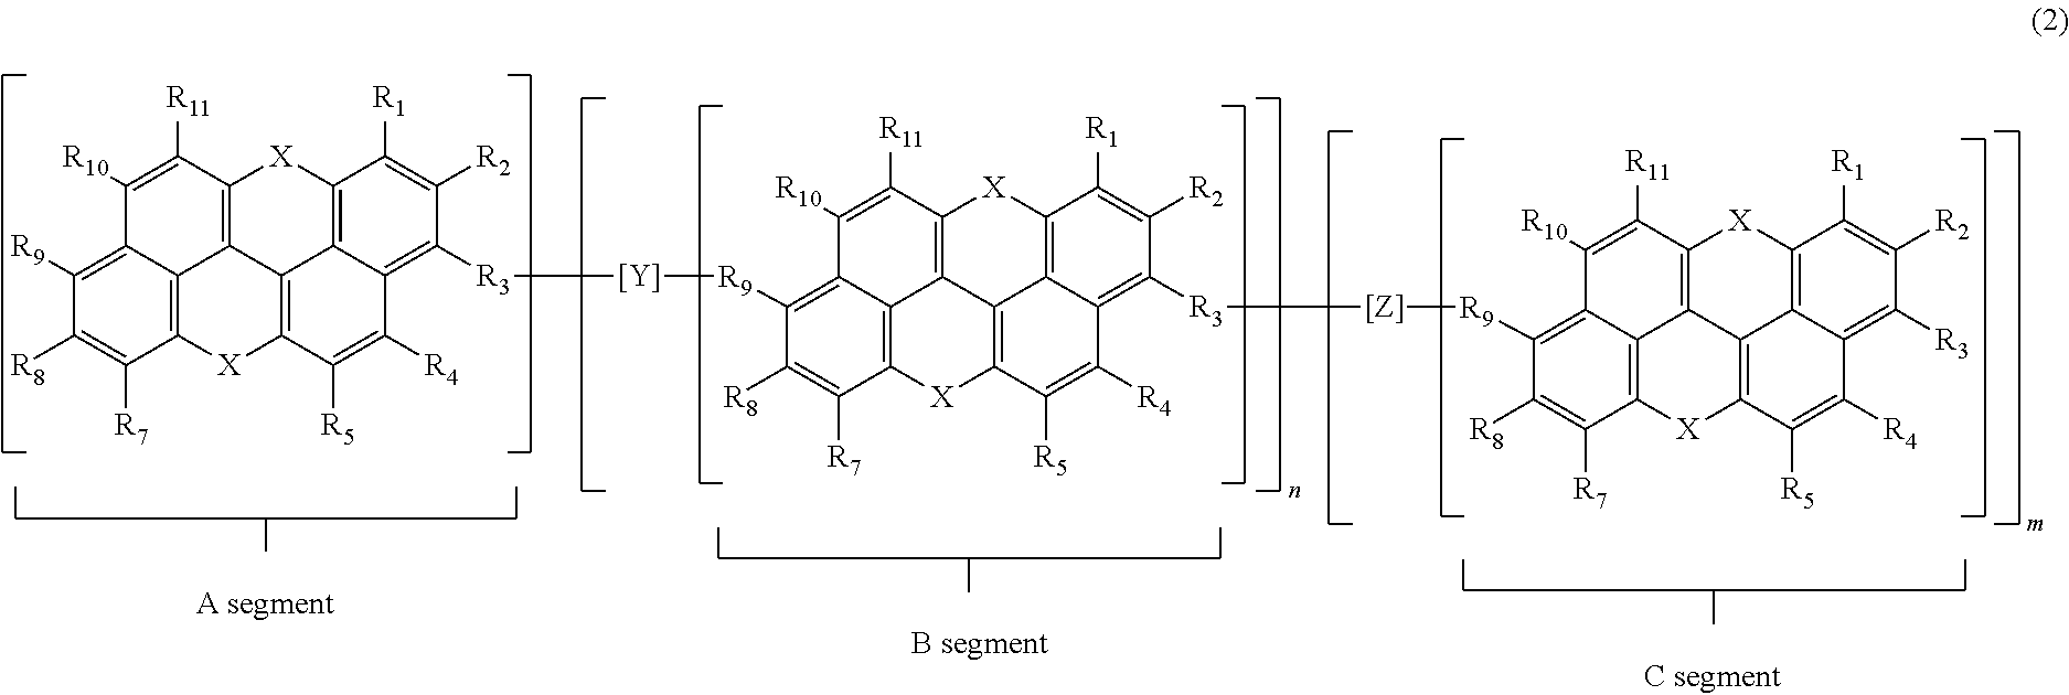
C1([R9])=C2C3=C(C([R7])=C1[R8])[X]C1=C4C3=C(C([R11])=C2[R10])[X]C2=C4C(=C([R3][Y][R9]C3=C4C5=C(C([R7])=C3[R8])[X]C3=C6C5=C(C([R11])=C4[R10])[X]C4=C6C(=C([R3][[Z]][R9]C5=C6C7=C(C([R7])=C5[R8])[X]C5=C8C7=C(C([R11])=C6[R10])[X]C6=C8C(=C([R3])C([R2])=C6[R1])C([R4])=C5[R5])C([R2])=C4[R1])C([R4])=C3[R5])C([R2])=C2[R1])C([R4])=C1[R5]
